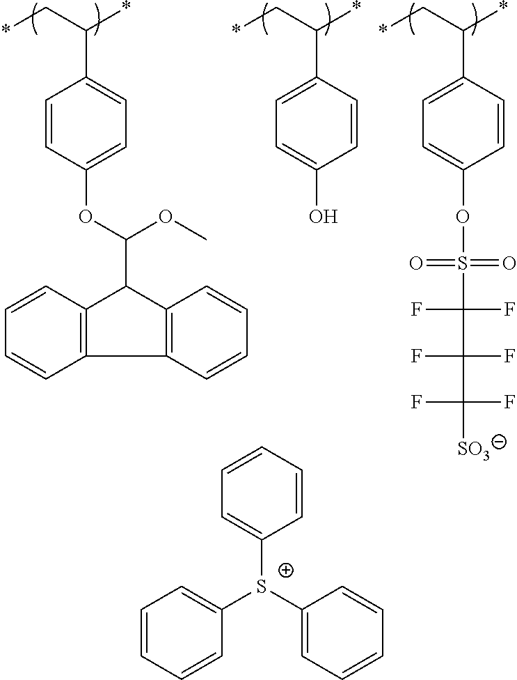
C12=C(C3=C(C1C(OC1=CC=C(C(C*)*)C=C1)OC)C=CC=C3)C=CC=C2.C1(O)=CC=C(C(C*)*)C=C1.C1(OS(=O)(=O)C(F)(F)C(F)(F)C(F)(F)[SO3])=CC=C(C(C*)*)C=C1.C1=CC=CC=C1[S+](C1=CC=CC=C1)C1=CC=CC=C1
